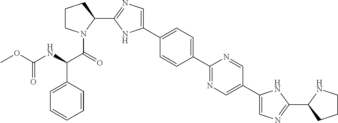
C1(C2CCCN2C(=O)C(NC(OC)=O)C2=CC=CC=C2)=NC=C(C2=CC=C(C3=NC=C(C4=CN=C(C5CCCN5)N4)C=N3)C=C2)N1
